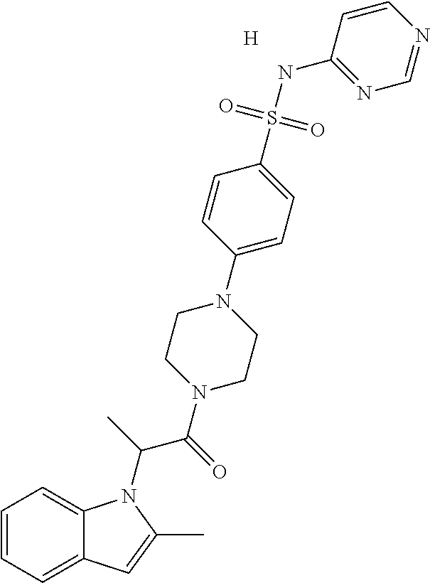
C1=CC=C2C(=C1)N(C(C(=O)N1CCN(C3=CC=C(S(NC4=NC=NC=C4)(=O)=O)C=C3)CC1)C)C(C)=C2.[H]
